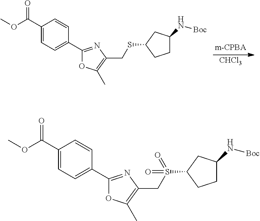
[CHCl3].COC(C1=CC=C(C2=NC(CSC3CCC(N[Boc])C3)=C(C)O2)C=C1)=O.COC(C1=CC=C(C2=NC(CS(C3CCC(N[Boc])C3)(=O)=O)=C(C)O2)C=C1)=O
